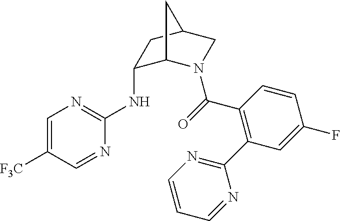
C1=C([F3C])C=NC(NC2C3N(C(=O)C4=C(C5=NC=CC=N5)C=C(F)C=C4)CC(C2)C3)=N1
